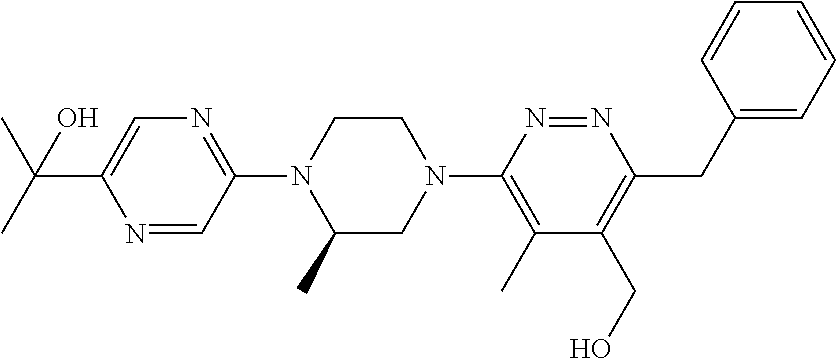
C(C1=CN=C(N2C(C)CN(C3=C(C)C(CO)=C(CC4=CC=CC=C4)N=N3)CC2)C=N1)(C)(C)O
